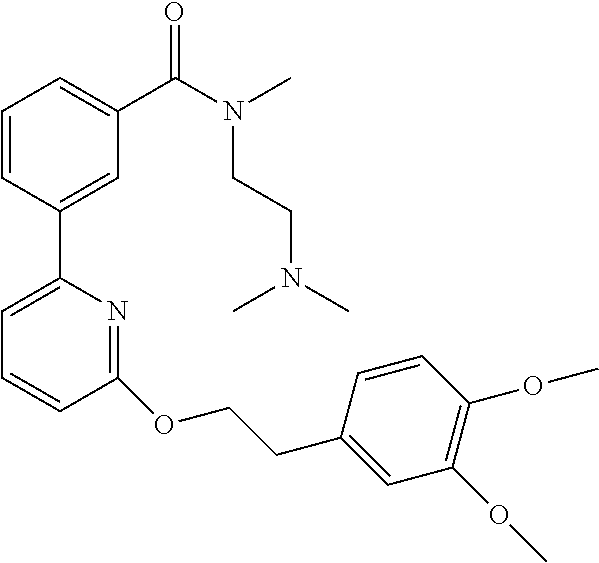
C1=CC(C2=CC=CC(OCCC3=CC(OC)=C(OC)C=C3)=N2)=CC(C(N(C)CCN(C)C)=O)=C1
